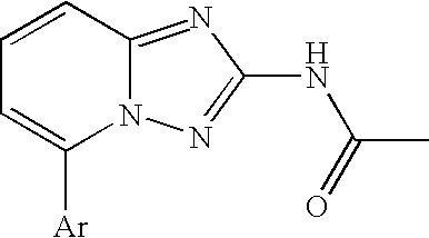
C1=CC2=NC(NC(C)=O)=NN2C([Ar])=C1
